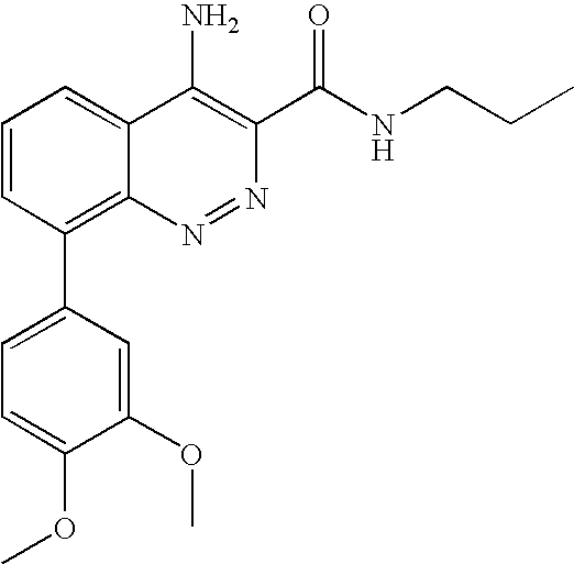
C1=CC(C2=CC=C(OC)C(OC)=C2)=C2C(=C1)C(N)=C(C(NCCC)=O)N=N2
